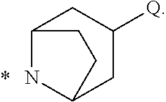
C12NC(CC([Q])C1)CC2
